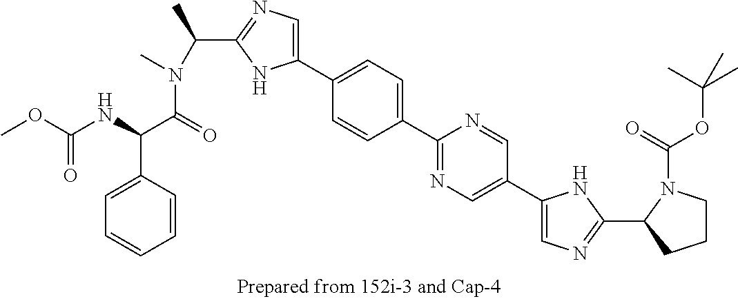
C(C1=NC=C(C2=CC=C(C3=NC=C(C4=CN=C(C5CCCN5C(=O)OC(C)(C)C)N4)C=N3)C=C2)N1)(N(C(=O)C(NC(OC)=O)C1=CC=CC=C1)C)C
